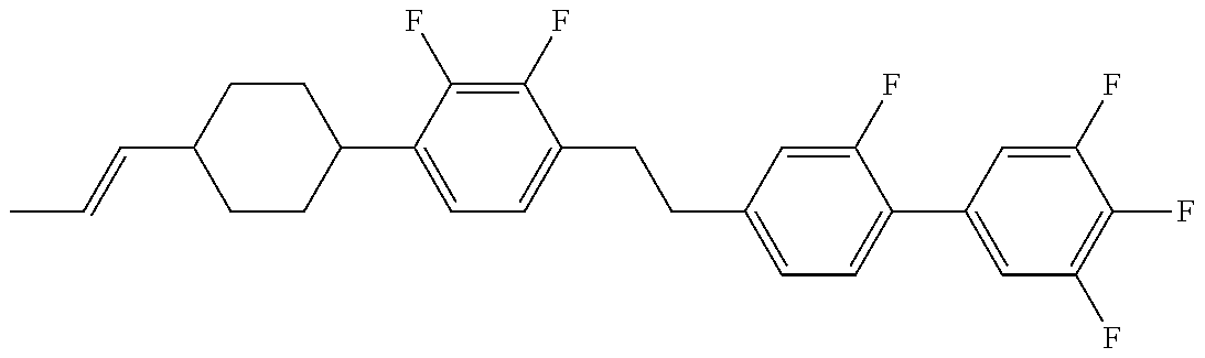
C1CC(C2=CC=C(CCC3=CC=C(C4=CC(F)=C(F)C(F)=C4)C(F)=C3)C(F)=C2F)CCC1C=CC
